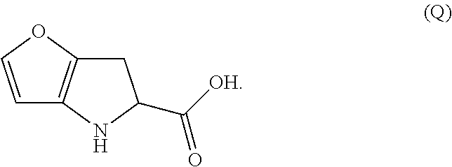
C1=COC2=C1NC(C([OH])=O)C2
